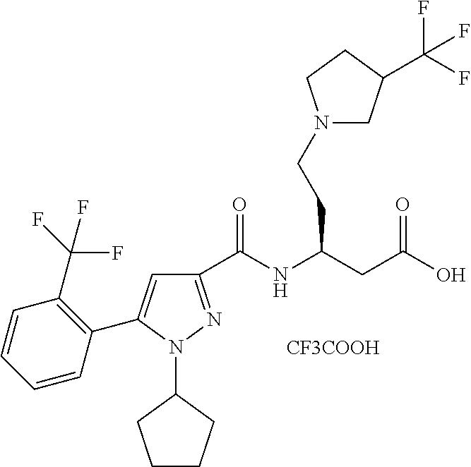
C1(C(NC(CC(O)=O)CCN2CC(C(F)(F)F)CC2)=O)=NN(C2CCCC2)C(C2=C(C(F)(F)F)C=CC=C2)=C1.[CF3COOH]
